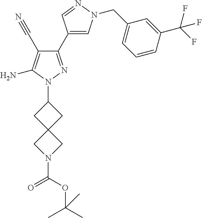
C1(C2=CN(CC3=CC=CC(C(F)(F)F)=C3)N=C2)=NN(C2CC3(C2)CN(C(OC(C)(C)C)=O)C3)C(N)=C1C#N
